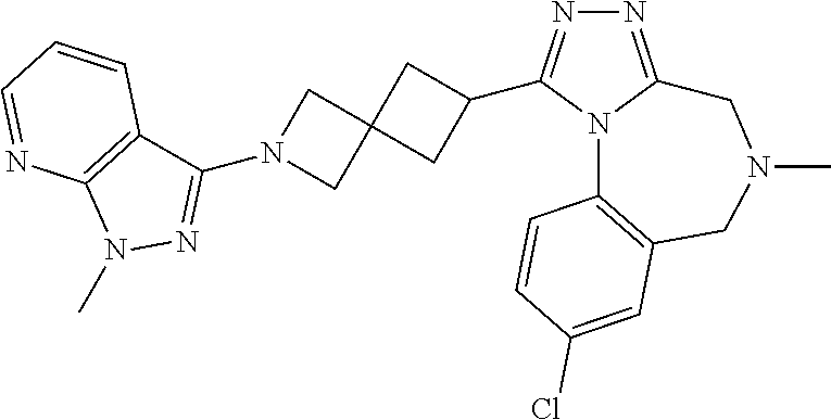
N1=C2N(C(C3CC4(C3)CN(C3=NN(C)C5=C3C=CC=N5)C4)=N1)C1=C(CN(C)C2)C=C(Cl)C=C1
